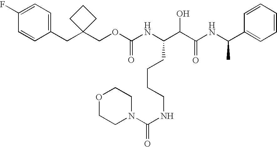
C1(CC2(COC(NC(C(C(NC(C3=CC=CC=C3)C)=O)O)CCCCNC(N3CCOCC3)=O)=O)CCC2)=CC=C(F)C=C1
